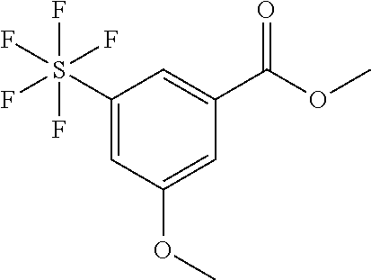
C1(S(F)(F)(F)(F)F)=CC(OC)=CC(C(OC)=O)=C1
